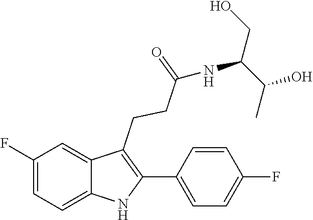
C1=CC(F)=CC=C1C1=C(CCC(=O)NC(C(C)O)CO)C2=CC(F)=CC=C2N1
